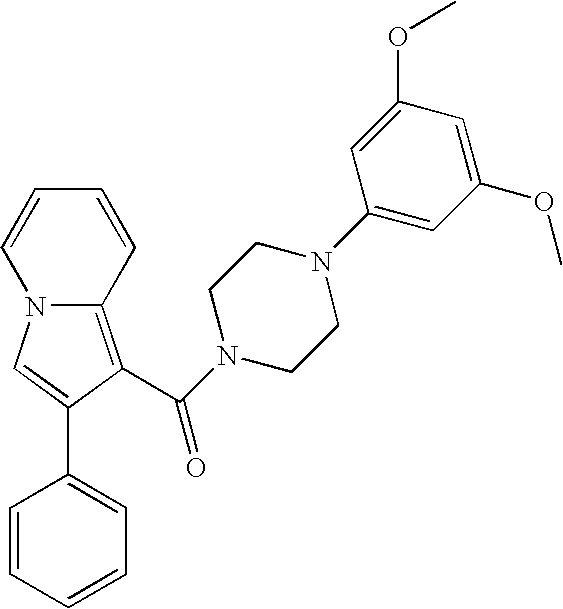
C12=C(C(N3CCN(C4=CC(OC)=CC(OC)=C4)CC3)=O)C(C3=CC=CC=C3)=CN1C=CC=C2
